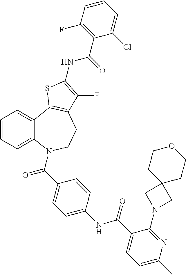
C1=CC=C2C(=C1)C1=C(CCN2C(=O)C2=CC=C(NC(=O)C3=CC=C(C)N=C3N3CC4(C3)CCOCC4)C=C2)C(F)=C(NC(=O)C2=C(F)C=CC=C2Cl)S1
